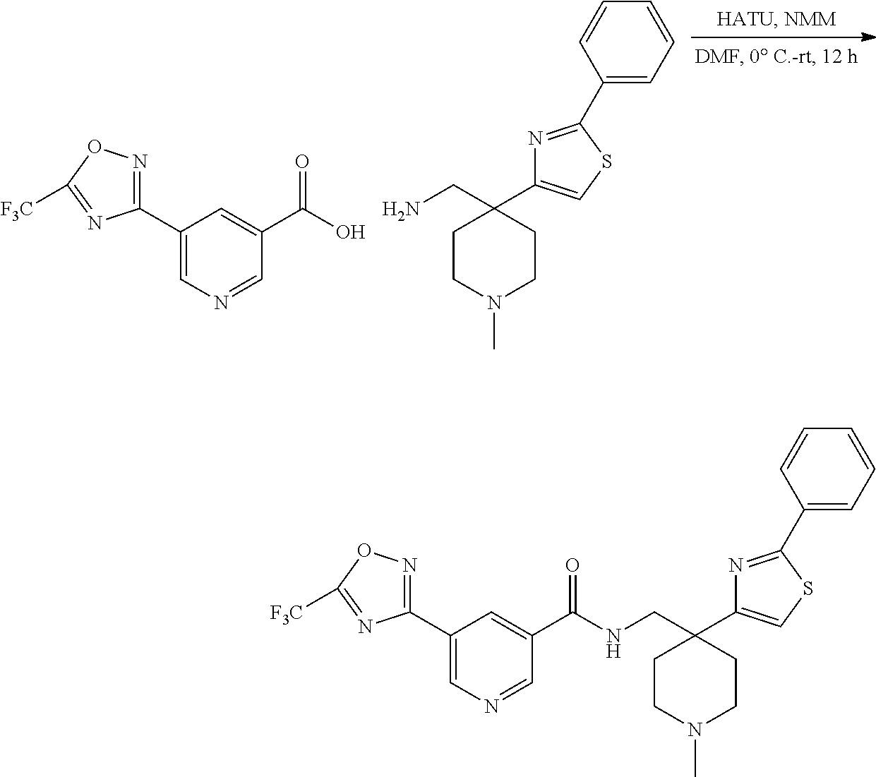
C1(C2=NOC([F3C])=N2)=CN=CC(C(O)=O)=C1.C1CN(C)CCC1(CN)C1=CSC(C2=CC=CC=C2)=N1.C1(C2=NOC([F3C])=N2)=CN=CC(C(=O)NCC2(C3=CSC(C4=CC=CC=C4)=N3)CCN(C)CC2)=C1
